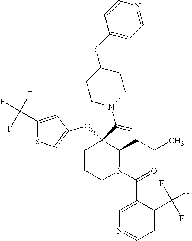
C1CCN(C(=O)C2=CN=CC=C2C(F)(F)F)C(CCC)C1(C(=O)N1CCC(SC2=CC=NC=C2)CC1)OC1=CSC(C(F)(F)F)=C1
